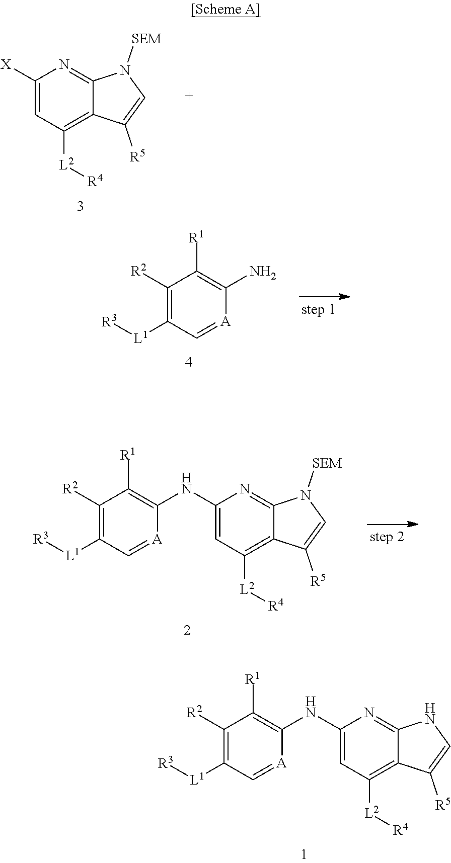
C1(NC2=C([R1])C([R2])=C([L1][R3])C=[A]2)=CC([L2][R4])=C2C(=N1)NC=C2[R5].C1([X])=CC([L2][R4])=C2C(=N1)N([SEM])C=C2[R5].NC1=C([R1])C([R2])=C([L1][R3])C=[A]1.C1(NC2=C([R1])C([R2])=C([L1][R3])C=[A]2)=CC([L2][R4])=C2C(=N1)N([SEM])C=C2[R5]
